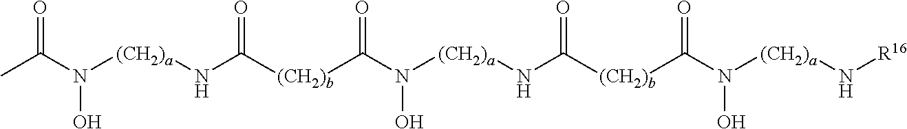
CC(N([(CH2)a]NC([(CH2)b]C(N([(CH2)a]NC([(CH2)b]C(N(O)[(CH2)a]N[R16])=O)=O)O)=O)=O)O)=O
